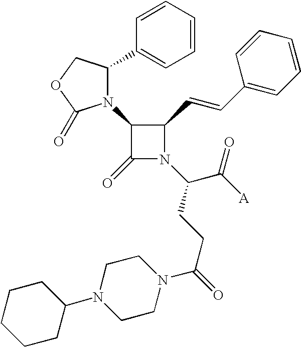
C1(C=CC2=CC=CC=C2)C(N2C(C3=CC=CC=C3)COC2=O)C(=O)N1C(C([A])=O)CCC(=O)N1CCN(C2CCCCC2)CC1
